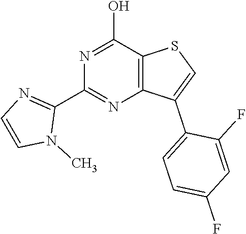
N1=C(O)C2=C(N=C1C1=NC=CN1C)C(C1=CC=C(F)C=C1F)=CS2
